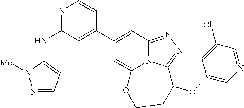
N1=C(NC2=CC=NN2[Me])C=C(C2=CC3=NN=C4N3C(=C2)OCCC4OC2=CN=CC(Cl)=C2)C=C1
